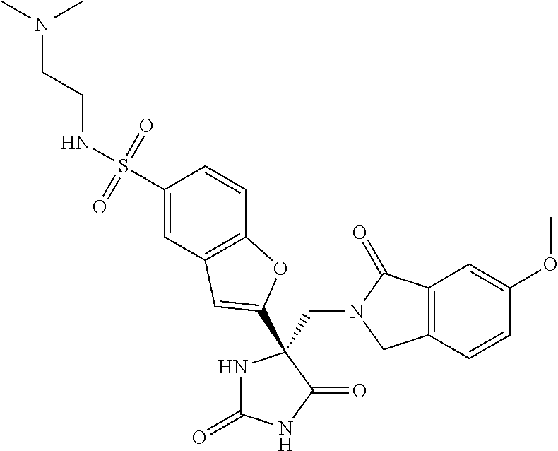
C(N1CC2=C(C1=O)C=C(OC)C=C2)C1(C2=CC3=C(C=CC(S(NCCN(C)C)(=O)=O)=C3)O2)NC(=O)NC1=O
